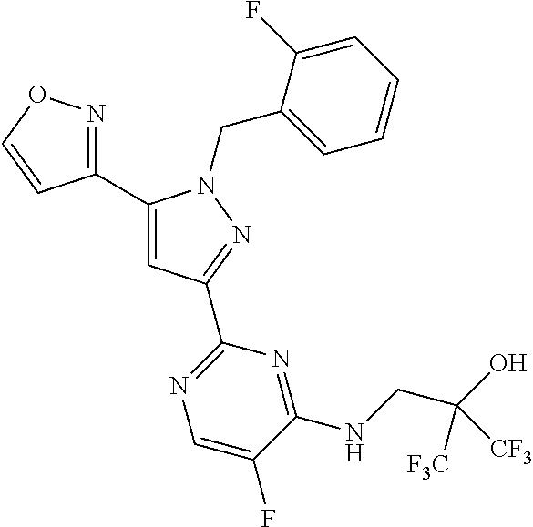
C1(C2=NOC=C2)=CC(C2=NC=C(F)C(NCC(O)([F3C])[CF3])=N2)=NN1CC1=CC=CC=C1F
